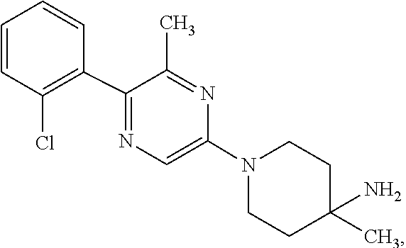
C1C(N)(C)CCN(C2=CN=C(C3=C(Cl)C=CC=C3)C(C)=N2)C1
